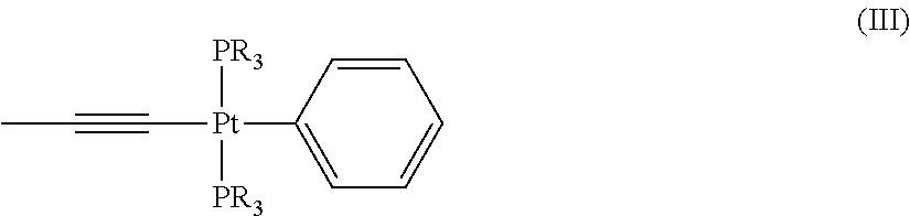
C1=CC([Pt](C#CC)([PR3])[PR3])=CC=C1
